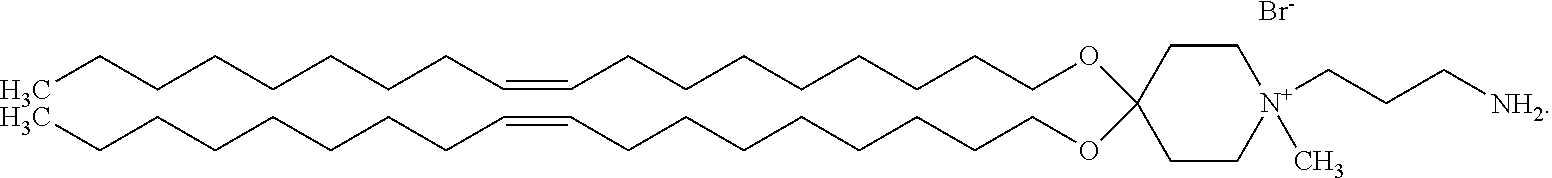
[Br-].CCCCCCCCC=CCCCCCCCCOC1(OCCCCCCCCC=CCCCCCCCC)CC[N+](C)(CCC[NH2])CC1
